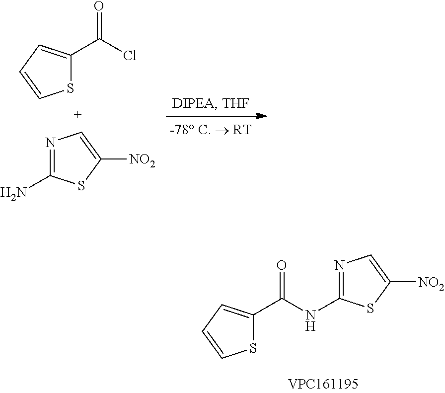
S1C(C(NC2=NC=C([NO2])S2)=O)=CC=C1.S1C(C(Cl)=O)=CC=C1.N1=C(N)SC([NO2])=C1
